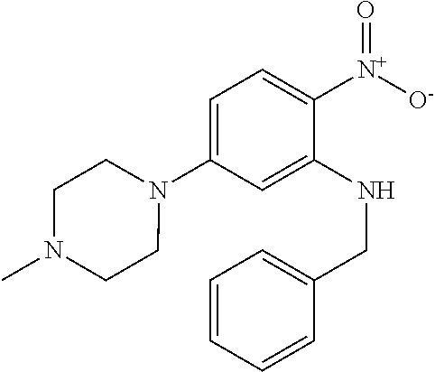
N1(C2=CC=C([N+]([O-])=O)C(NCC3=CC=CC=C3)=C2)CCN(C)CC1
